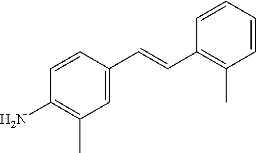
C1=CC(N)=C(C)C=C1C=CC1=C(C)C=CC=C1
